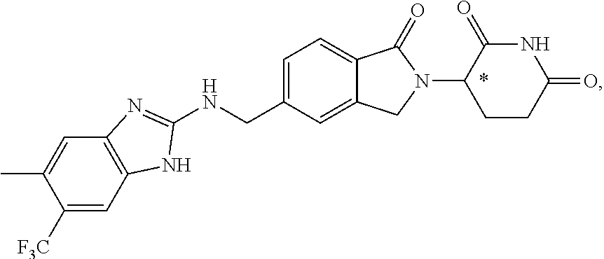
C1([F3C])=CC2=C(C=C1C)N=C(NCC1=CC=C3C(=C1)CN(C1CCC(=O)NC1=O)C3=O)N2
